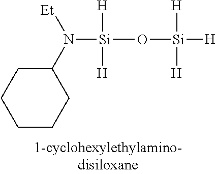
N([Si](O[Si]([H])([H])[H])([H])[H])([Et])C1CCCCC1
